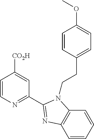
C1=CN=C(C2=NC3=C(N2CCC2=CC=C(OC)C=C2)C=CC=C3)C=C1[CO2H]
